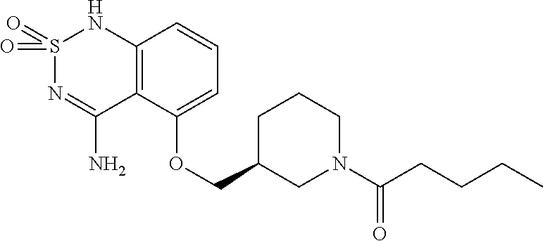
C12=C(C(OCC3CN(C(CCCC)=O)CCC3)=CC=C1)C(N)=NS(=O)(=O)N2
